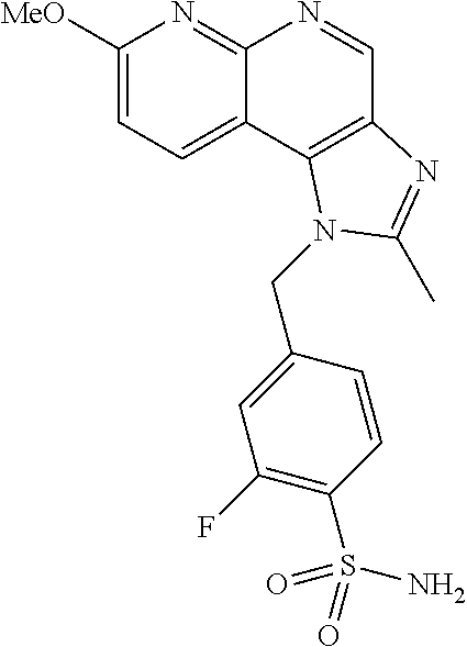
C1([MeO])=CC=C2C(=N1)N=CC1=C2N(CC2=CC(F)=C(S(N)(=O)=O)C=C2)C(C)=N1
